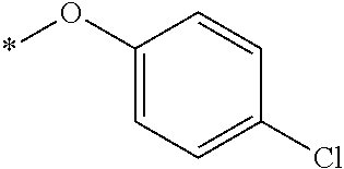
*OC1=CC=C(Cl)C=C1
